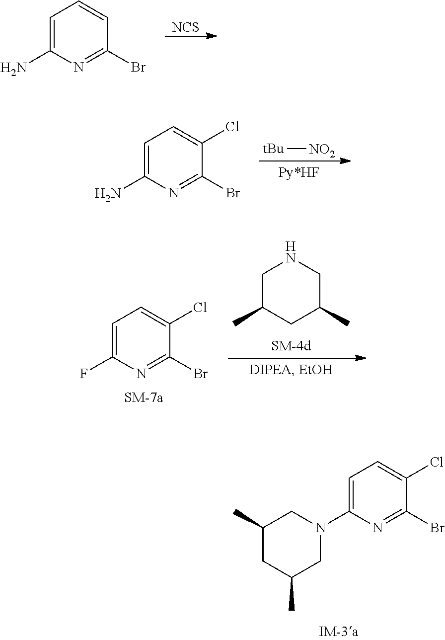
C1=C(N2CC(C)CC(C)C2)N=C(Br)C(Cl)=C1.[NCS].C1=C(N)N=C(Br)C=C1.[tBu][NO2].C1=C(N)N=C(Br)C(Cl)=C1.C1=C(F)N=C(Br)C(Cl)=C1.C1C(C)CC(C)CN1
